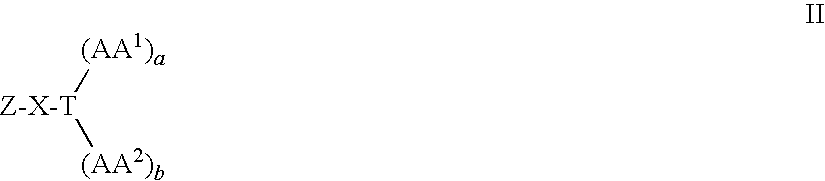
[Z-X-T]([(AA1)a])[(AA2)b]
